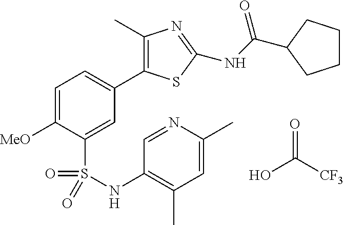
C1=C([MeO])C(S(NC2=C(C)C=C(C)N=C2)(=O)=O)=CC(C2=C(C)N=C(NC(=O)C3CCCC3)S2)=C1.OC([CF3])=O
